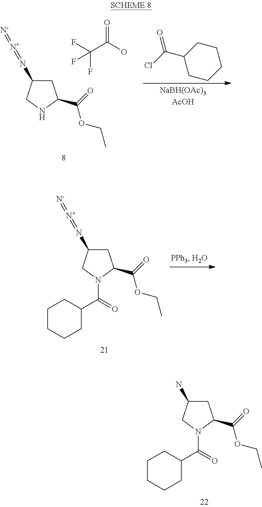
C(C(F)(F)F)(O)=O.C1C(N=[N+]=[N-])CNC1C(=O)OCC.ClC(=O)C1CCCCC1.C1C(N=[N+]=[N-])CN(C(C2CCCCC2)=O)C1C(=O)OCC.C1C(N)CN(C(C2CCCCC2)=O)C1C(=O)OCC
